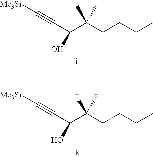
[Me3Si]C#CC(C(CCCC)(C)C)O.[Me3Si]C#CC(C(CCCC)(F)F)O
